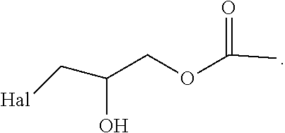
C(C(O)C[Hal])OC(=O)C
